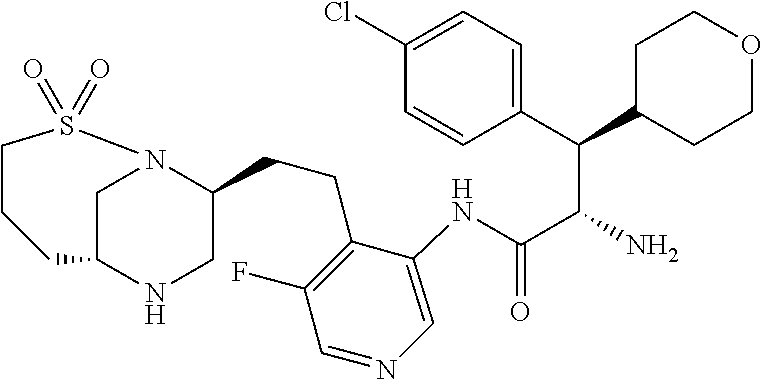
C1C2NCC(CCC3=C(F)C=NC=C3NC(C(N)C(C3=CC=C(Cl)C=C3)C3CCOCC3)=O)N1S(=O)(=O)CCC2
